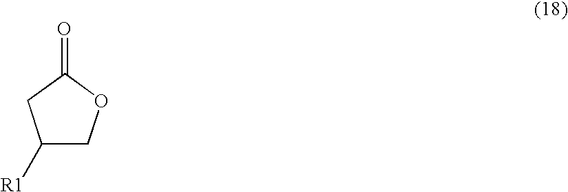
C1([R1])COC(=O)C1
